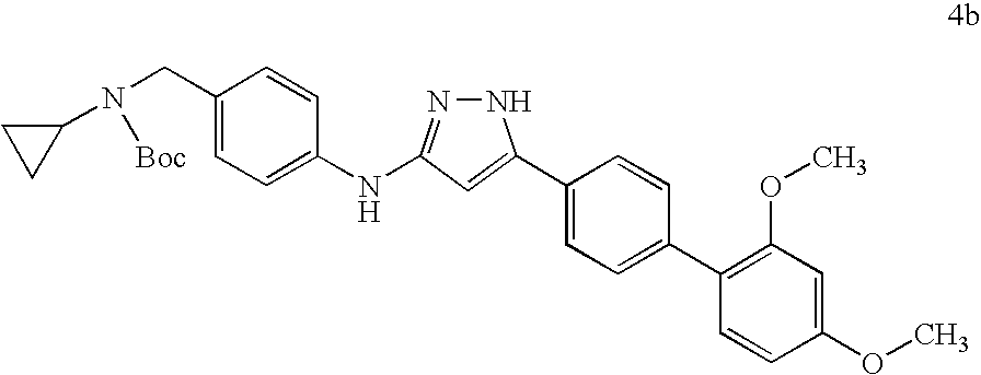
C1=C(CN([Boc])C2CC2)C=CC(NC2=NNC(C3=CC=C(C4=C(OC)C=C(OC)C=C4)C=C3)=C2)=C1
